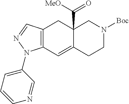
C12=C(C=C3C(C(=O)[MeO])(C1)CN([Boc])CC3)N(C1=CC=CN=C1)N=C2
